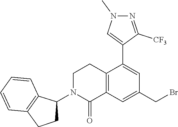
[CF3]C1=NN(C)C=C1C1=CC(CBr)=CC2=C1CCN(C1C3=C(CC1)C=CC=C3)C2=O
